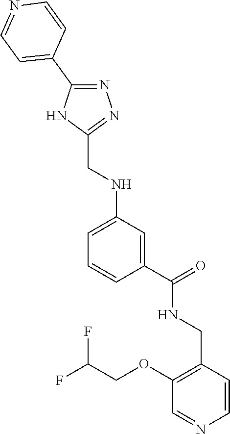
FC(F)COC1=C(CNC(C2=CC(NCC3=NN=C(C4=CC=NC=C4)N3)=CC=C2)=O)C=CN=C1
